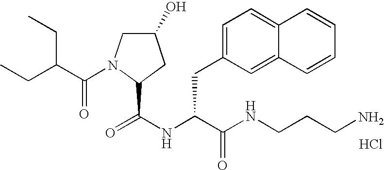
N(C(C(NCCCN)=O)CC1=CC=C2C(=C1)C=CC=C2)C(=O)C1N(C(C(CC)CC)=O)CC(O)C1.Cl
